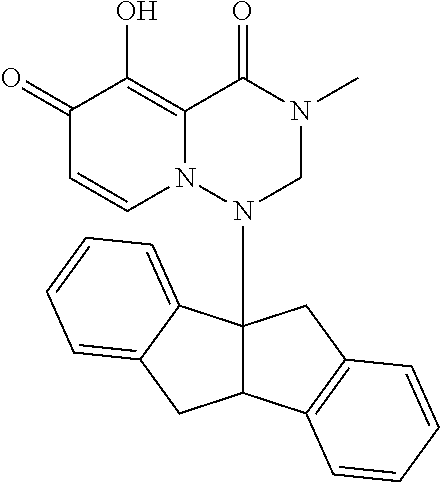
C1(=O)C=CN2C(=C1O)C(=O)N(C)CN2C12C(C3=C(C1)C=CC=C3)CC1=CC=CC=C21
